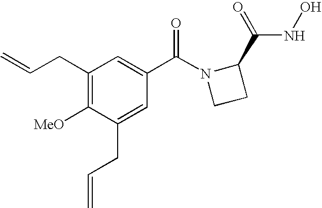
C1(CC=C)=C([MeO])C(CC=C)=CC(C(N2CCC2C(=O)NO)=O)=C1
